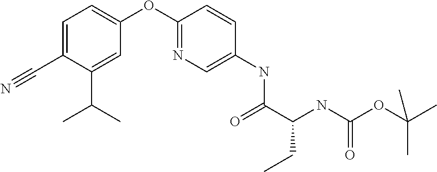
CC(OC(=O)NC(CC)C(=O)NC1=CN=C(OC2=CC=C(C#N)C(C(C)C)=C2)C=C1)(C)C
